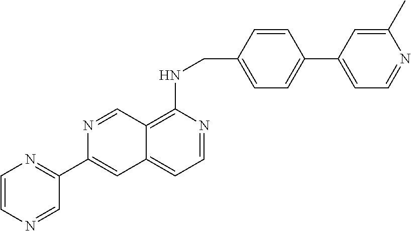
C1=CC(CNC2=C3C(=CC=N2)C=C(C2=NC=CN=C2)N=C3)=CC=C1C1=CC=NC(C)=C1
